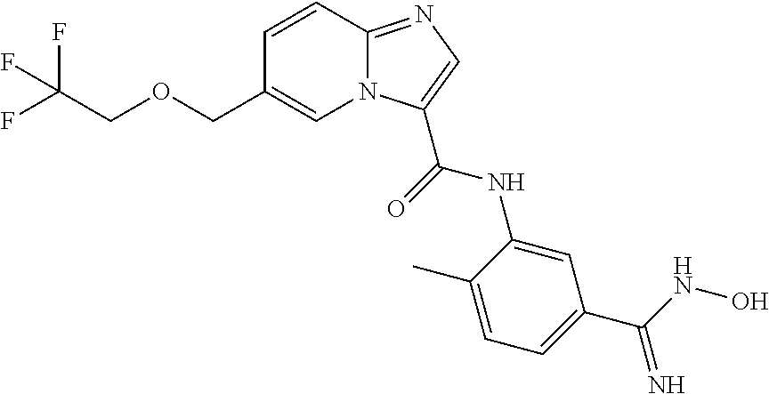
C12=NC=C(C(=O)NC3=CC(C(NO)=N)=CC=C3C)N1C=C(COCC(F)(F)F)C=C2
